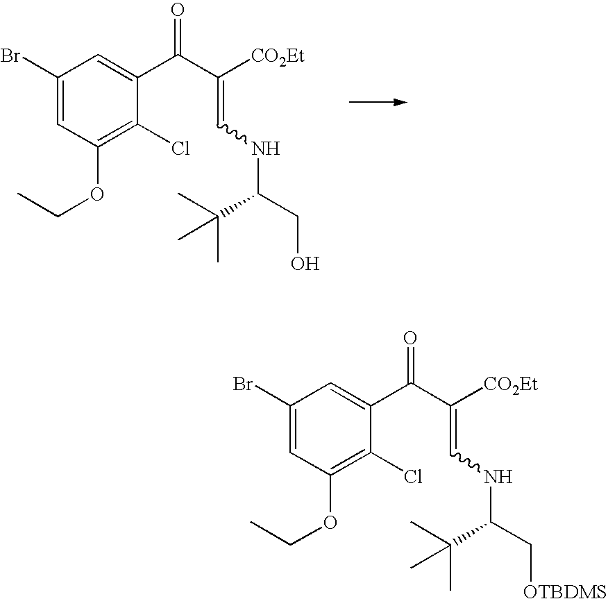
C1(Br)=CC(OCC)=C(Cl)C(C(C([CO2Et])=CNC(CO)C(C)(C)C)=O)=C1.C1(Br)=CC(OCC)=C(Cl)C(C(C([CO2Et])=CNC(C[OTBDMS])C(C)(C)C)=O)=C1
